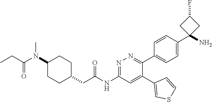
C1(N(C(CC)=O)C)CCC(CC(NC2=NN=C(C3=CC=C(C4(N)CC(F)C4)C=C3)C(C3=CSC=C3)=C2)=O)CC1
